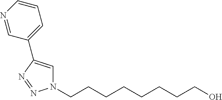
C(CCCCCCCO)N1C=C(C2=CC=CN=C2)N=N1
